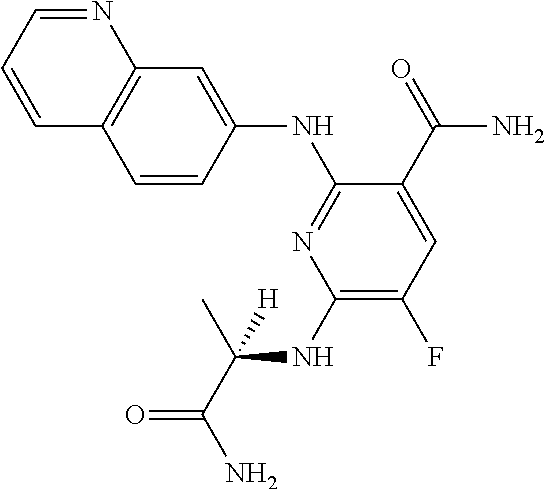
C1(NC(C)(C(=O)N)[H])=C(F)C=C(C(=O)N)C(NC2=CC3=C(C=C2)C=CC=N3)=N1
